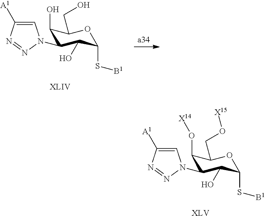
[XLV].C1(O[X14])C(N2C=C([A1])N=N2)C(O)C(S[B1])OC1CO[X15].[XLIV].C1(O)C(N2C=C([A1])N=N2)C(O)C(S[B1])OC1CO
